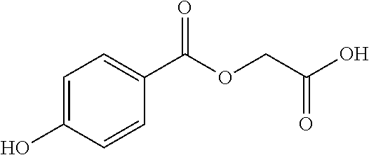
C1=C(O)C=CC(C(OCC(O)=O)=O)=C1
